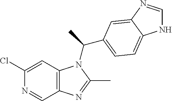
C12=C(C=C(Cl)N=C1)N(C(C)C1=CC=C3NC=NC3=C1)C(C)=N2
